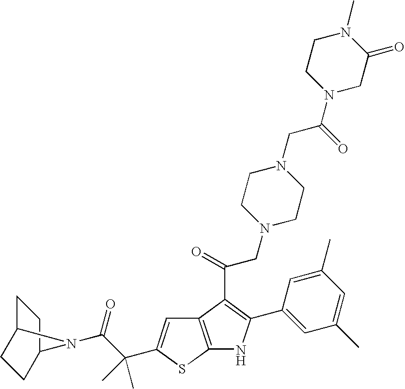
C12=C(SC(C(C(=O)N3C4CCC3CC4)(C)C)=C1)NC(C1=CC(C)=CC(C)=C1)=C2C(=O)CN1CCN(CC(N2CC(=O)N(C)CC2)=O)CC1
